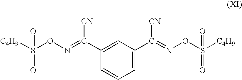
C1=C(C(=NOS([C4H9])(=O)=O)[CN])C=CC=C1C(=NOS([C4H9])(=O)=O)[CN]
